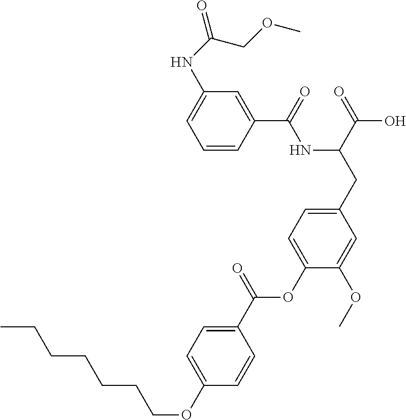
C1=CC(C(=O)NC(CC2=CC=C(OC(C3=CC=C(OCCCCCCC)C=C3)=O)C(OC)=C2)C(=O)O)=CC(NC(=O)COC)=C1
